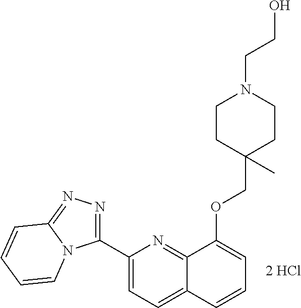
C1(C2=NN=C3N2C=CC=C3)=CC=C2C(=N1)C(OCC1(C)CCN(CCO)CC1)=CC=C2
